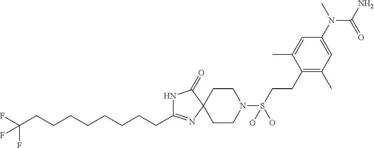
C(C1=NC2(C(=O)N1)CCN(S(CCC1=C(C)C=C(N(C)C(=O)N)C=C1C)(O)O)CC2)CCCCCCCC(F)(F)F
